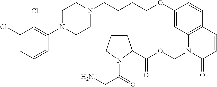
C1(Cl)=CC=CC(N2CCN(CCCCOC3=CC4=C(C=C3)C=CC(=O)N4COC(=O)C3CCCN3C(=O)CN)CC2)=C1Cl
